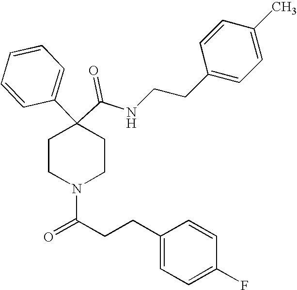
N(C(C1(C2=CC=CC=C2)CCN(C(=O)CCC2=CC=C(F)C=C2)CC1)=O)CCC1=CC=C(C)C=C1
